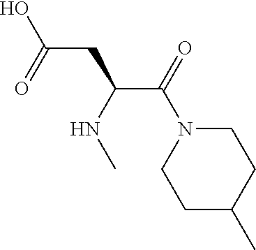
C1N(C(C(CC(O)=O)NC)=O)CCC(C)C1
